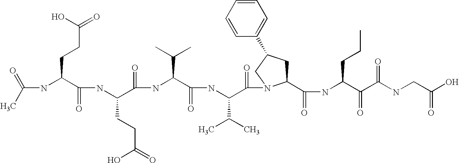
CC(=O)NC(C(NC(C(NC(C(NC(C(=O)N1C(C(NC(C(C(NCC(O)=O)=O)=O)CCC)=O)CC(C2=CC=CC=C2)C1)C(C)C)=O)C(C)C)=O)CCC(O)=O)=O)CCC(=O)O
